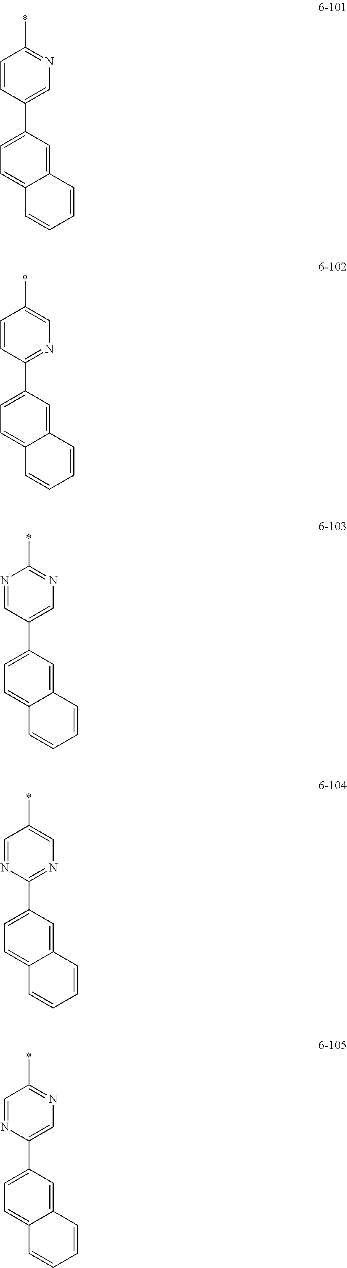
N1=CC(C2=CC=C3C(=C2)C=CC=C3)=CN=C1*.C1=NC(C2=CC=C3C(=C2)C=CC=C3)=NC=C1*.C1=NC(C2=CC=C3C(=C2)C=CC=C3)=CN=C1*.C1=CC(C2=CC=C3C(=C2)C=CC=C3)=CN=C1*.C1=CC(C2=CC=C3C(=C2)C=CC=C3)=NC=C1*
